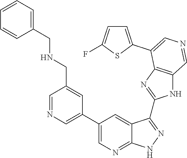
C1=NC=C(C2=CN=C3C(=C2)C(C2=NC4=C(N2)C=NC=C4C2=CC=C(F)S2)=NN3)C=C1CNCC1=CC=CC=C1
